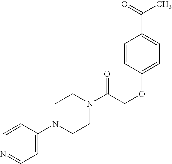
C1(N2CCN(C(COC3=CC=C(C(=O)C)C=C3)=O)CC2)=CC=NC=C1
